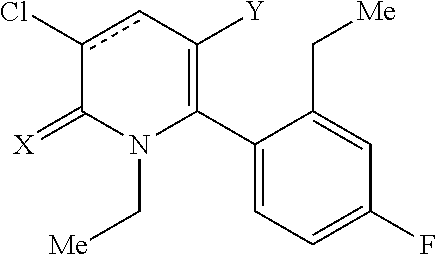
C1(C2=C([Y])cc(Cl)C(=[X])N2C[Me])=CC=C(F)C=C1C[Me]
